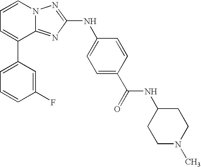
C1=C(C2=CC=CN3C2=NC(NC2=CC=C(C(=O)NC4CCN(C)CC4)C=C2)=N3)C=C(F)C=C1
